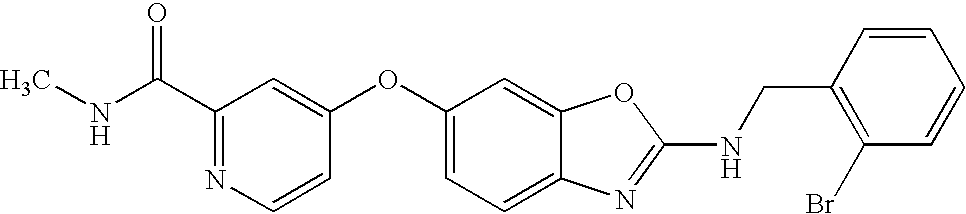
C1(C(NC)=O)=NC=CC(OC2=CC=C3C(=C2)OC(NCC2=C(Br)C=CC=C2)=N3)=C1
